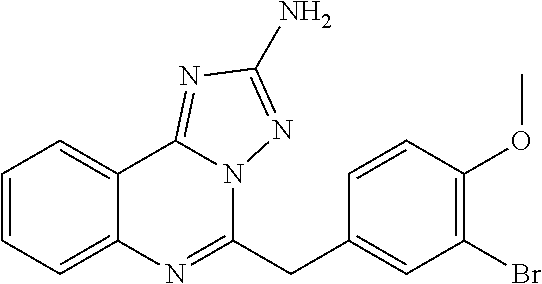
C1=CC=C2C(=C1)C1=NC(N)=NN1C(CC1=CC(Br)=C(OC)C=C1)=N2
